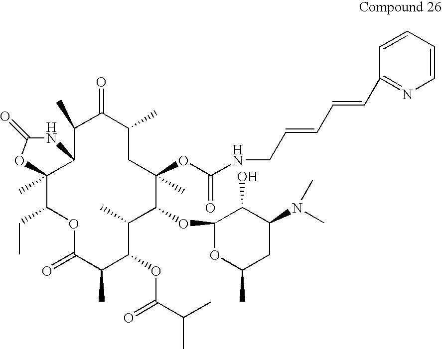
C12(C)C(CC)OC(=O)C(C)C(OC(C(C)C)=O)C(C)C(OC3OC(C)CC(N(C)C)C3O)C(C)(OC(NCC=CC=CC3=NC=CC=C3)=O)CC(C)C(=O)C(C)C1NC(=O)O2
